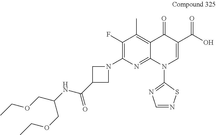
O(CC(COCC)NC(C1CN(C2=C(F)C(C)=C3C(=N2)N(C2=NC=NS2)C=C(C(O)=O)C3=O)C1)=O)CC
